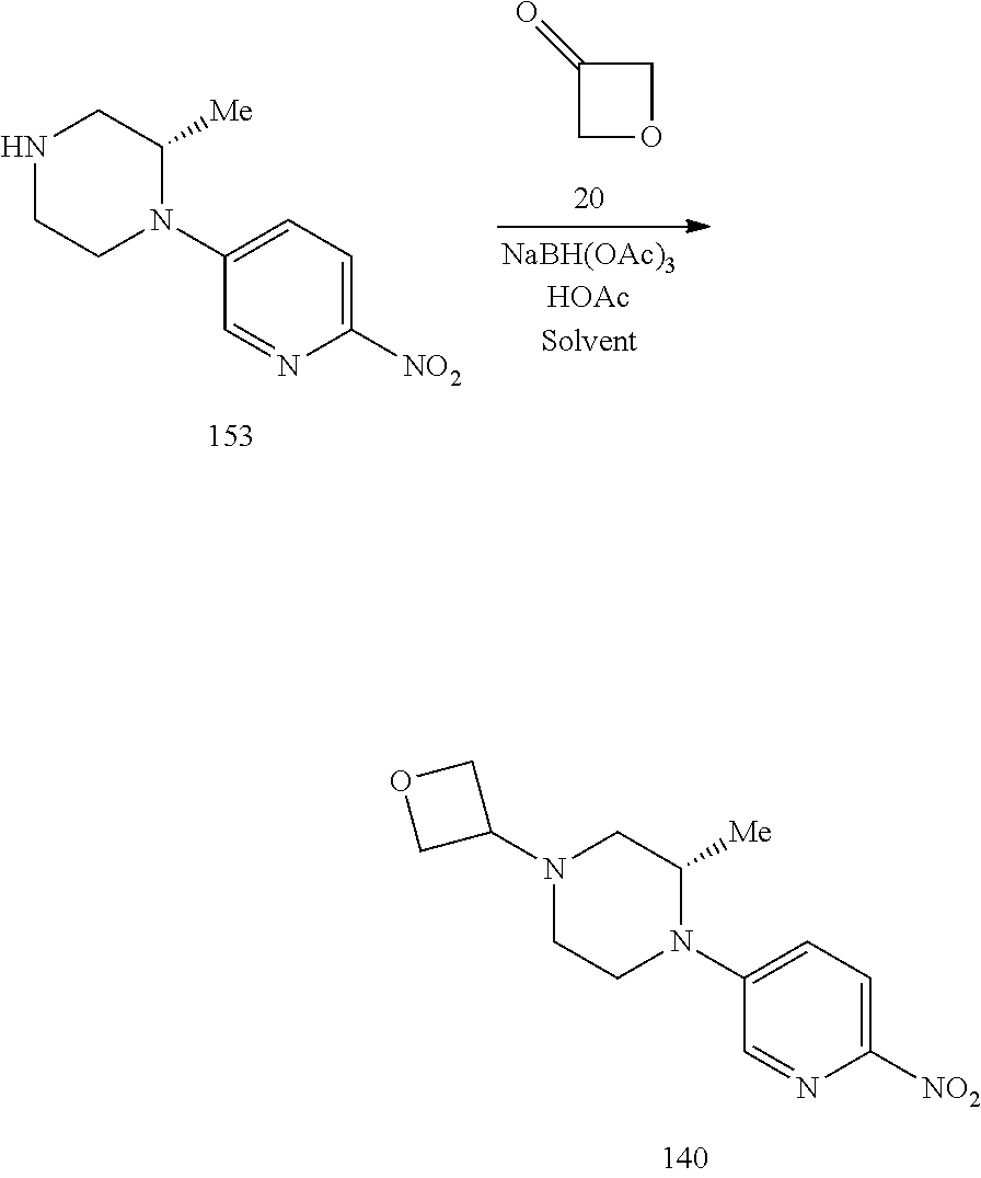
C1([NO2])=CC=C(N2C([Me])CNCC2)C=N1.C1(=O)COC1.C1([NO2])=CC=C(N2C([Me])CN(C3COC3)CC2)C=N1
